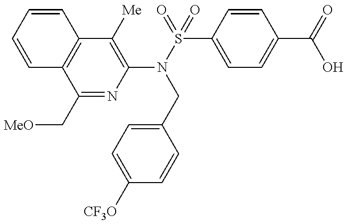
C1=CC=CC2=C1C(C[MeO])=NC(N(CC1=CC=C([CF3O])C=C1)S(C1=CC=C(C(O)=O)C=C1)(=O)=O)=C2[Me]
